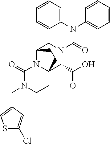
N(C(=O)N1CC2N(C(N(CC)CC3=CSC(Cl)=C3)=O)C(C1C(O)=O)CC2)(C1=CC=CC=C1)C1=CC=CC=C1
